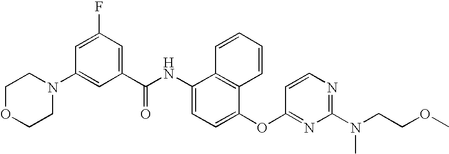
N1(C2=CC(C(NC3=CC=C(OC4=NC(N(C)CCOC)=NC=C4)C4=C3C=CC=C4)=O)=CC(F)=C2)CCOCC1
